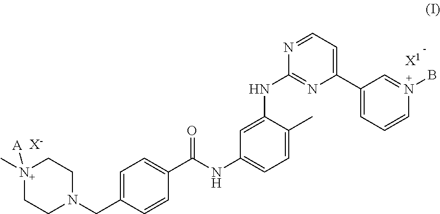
[N+]1(C)([A])CCN(CC2=CC=C(C(NC3=CC=C(C)C(NC4=NC(C5=CC=CN(B)=C5)=CC=N4)=C3)=O)C=C2)CC1.[X1].[X-]
